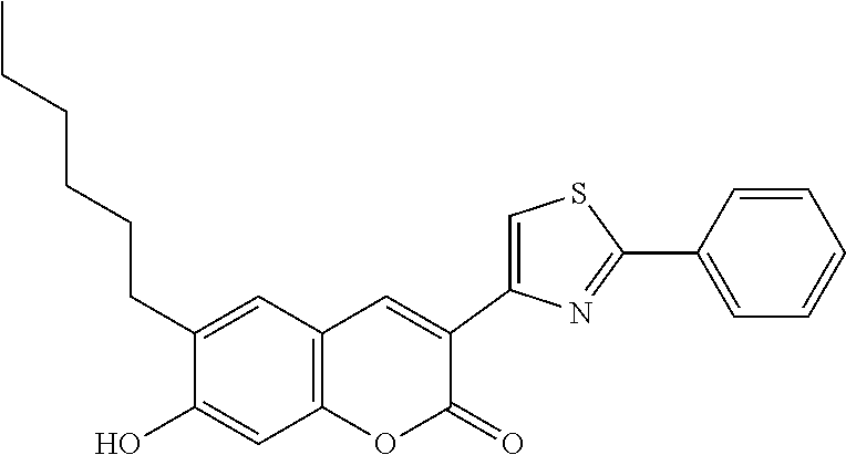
C12=C(C=C(CCCCCC)C(O)=C1)C=C(C1=CSC(C3=CC=CC=C3)=N1)C(=O)O2
